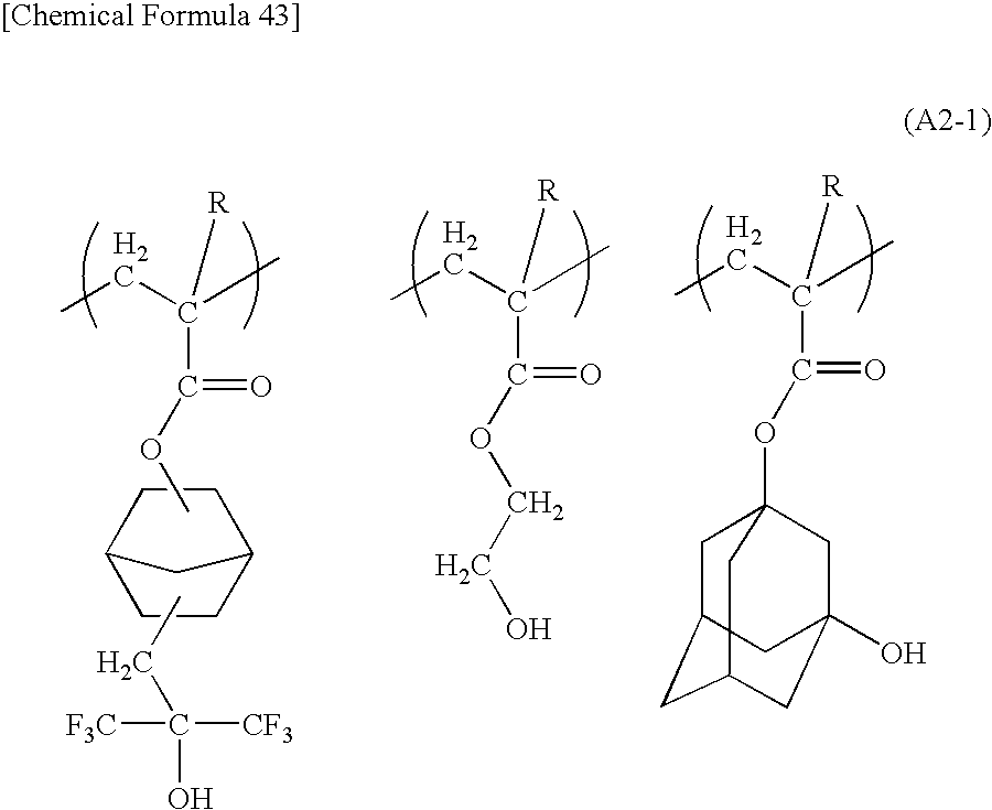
C(C(CC)(C)[R])(OC)=O.C1CC2CCC1C2.CCC(O)([F3C])[CF3].C(C(CC)(C)[R])(OCCO)=O.C(C(CC)(C)[R])(OC12CC3CC(CC(O)(C1)C3)C2)=O
